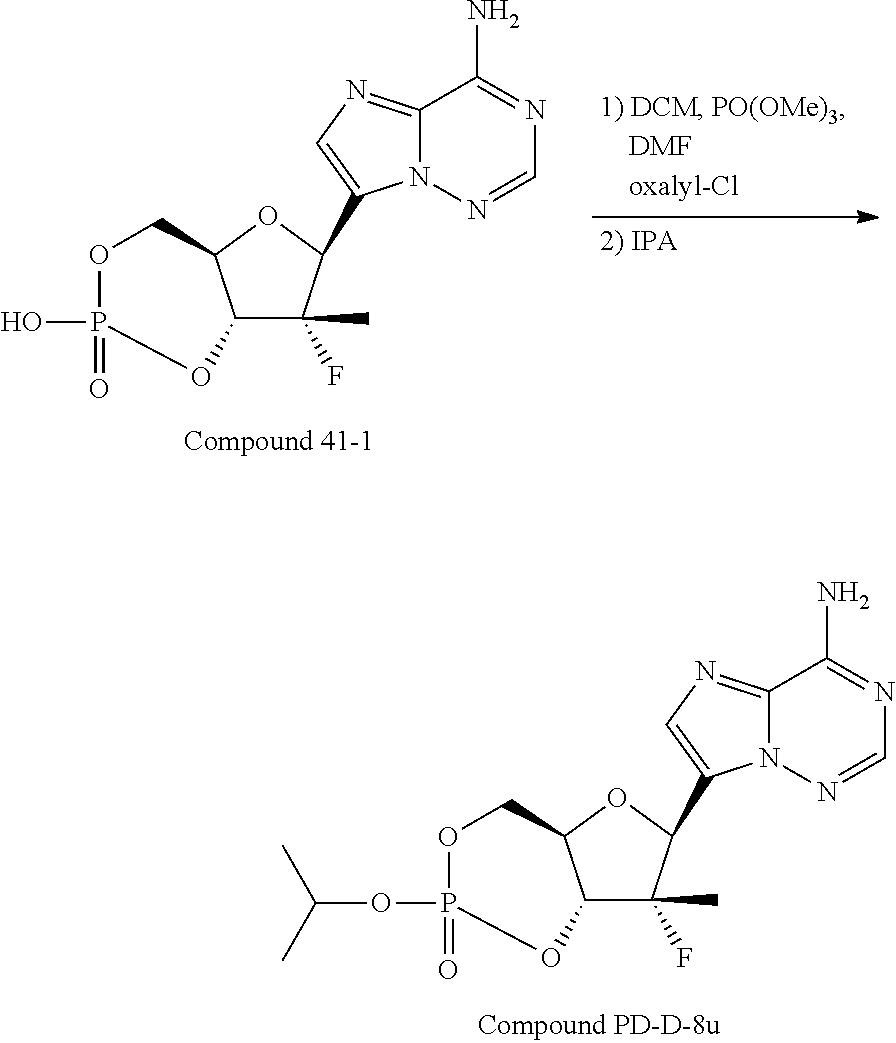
C12=NC=C(C3C(C)(F)C4C(O3)COP(O)(=O)O4)N1N=CN=C2N.C12=NC=C(C3C(C)(F)C4C(O3)COP(OC(C)C)(=O)O4)N1N=CN=C2N
